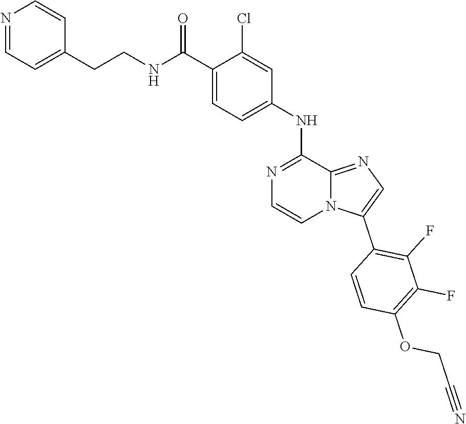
C12=NC=C(C3=C(F)C(F)=C(OCC#N)C=C3)N1C=CN=C2NC1=CC=C(C(NCCC2=CC=NC=C2)=O)C(Cl)=C1
